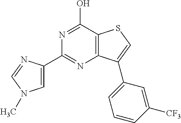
C1(C2=CN(C)C=N2)=NC2=C(C(O)=N1)SC=C2C1=CC=CC([CF3])=C1
